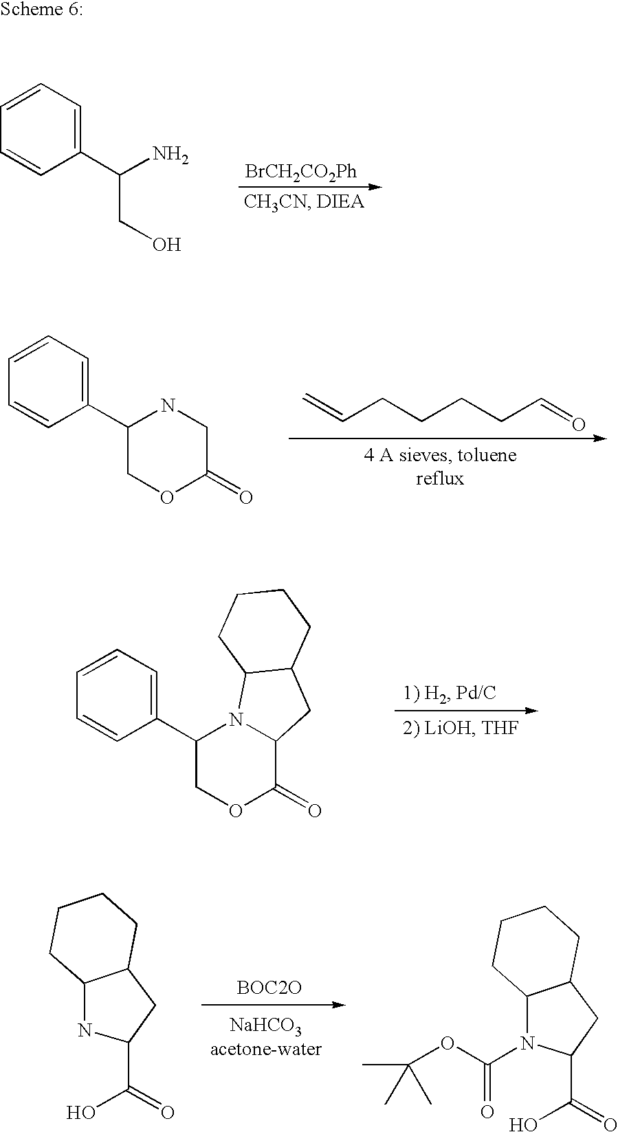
C1(C(N)CO)=CC=CC=C1.[BrCH2CO2Ph].C1(C2NCC(=O)OC2)=CC=CC=C1.C=CCCCCC=O.C1(C2N3C(C(=O)OC2)CC2C3CCCC2)=CC=CC=C1.C1(C(=O)O)CC2C(N1)CCCC2.[BOC2O].C1(C(=O)O)CC2C(N1C(=O)OC(C)(C)C)CCCC2
